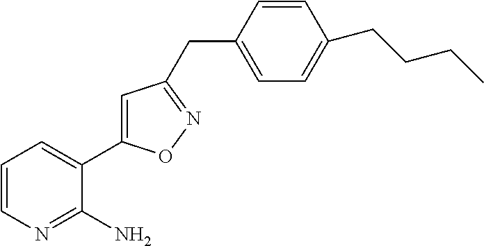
C(CCC)C1=CC=C(CC2=NOC(C3=CC=CN=C3N)=C2)C=C1
